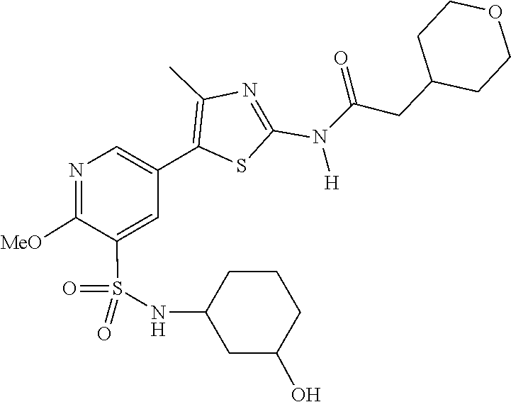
C(N(C1=NC(C)=C(C2=CN=C([MeO])C(S(=O)(=O)NC3CC(O)CCC3)=C2)S1)[H])(=O)CC1CCOCC1
